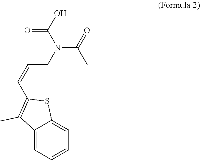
OC(N(C(=O)C)CC=CC1=C(C)C2=CC=CC=C2S1)=O
